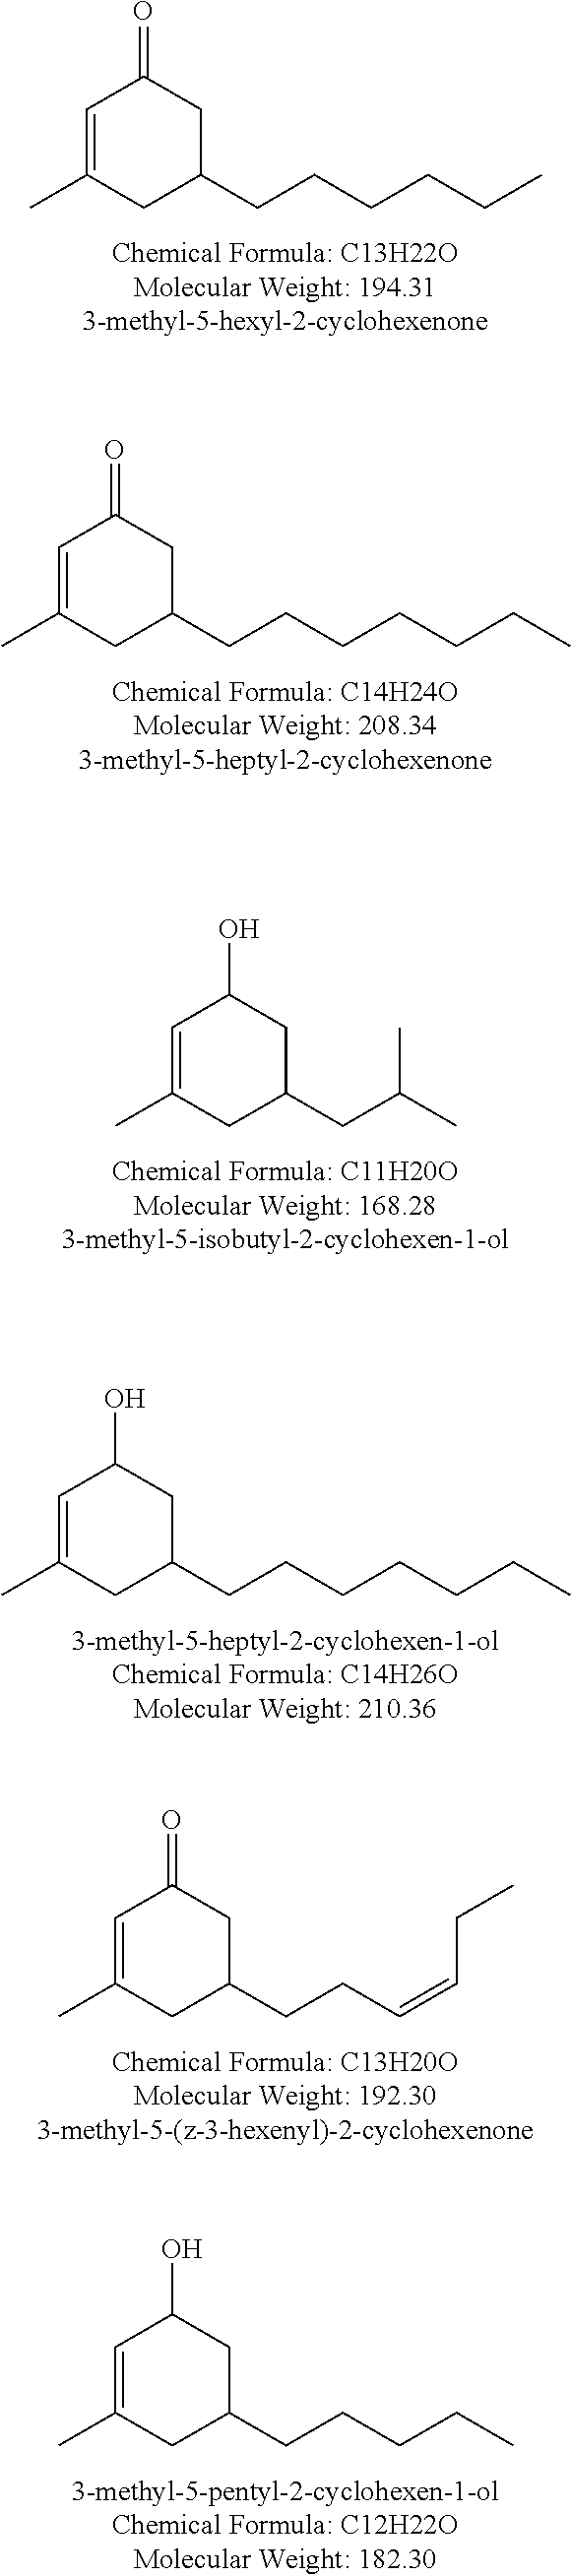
C1=C(C)CC(CCCCCC)CC1=O.C1=C(C)CC(CCCCCCC)CC1=O.C1=C(C)CC(CC(C)C)CC1O.C1=C(C)CC(CCCCCCC)CC1O.C1=C(C)CC(CCC=CCC)CC1=O.C1=C(C)CC(CCCCC)CC1O
